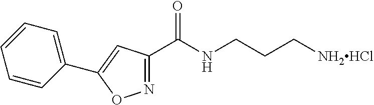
N1=C(C(NCCC[NH2HCl])=O)C=C(C2=CC=CC=C2)O1
